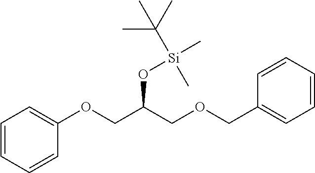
C1=CC=CC(OCC(COCC2=CC=CC=C2)O[Si](C)(C(C)(C)C)C)=C1
